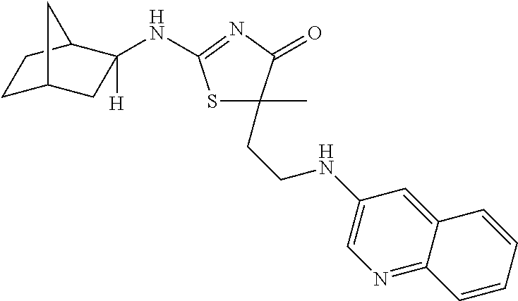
C1C2CC(NC3=NC(=O)C(C)(CCNC4=CN=C5C(=C4)C=CC=C5)S3)([H])C(C1)C2
